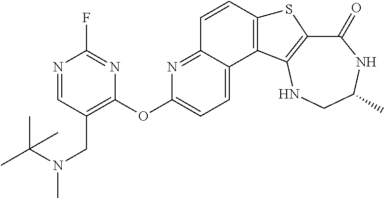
C1(=O)C2=C(NCC(C)N1)C1=C(S2)C=CC2=NC(OC3=C(CN(C)C(C)(C)C)C=NC(F)=N3)=CC=C12
